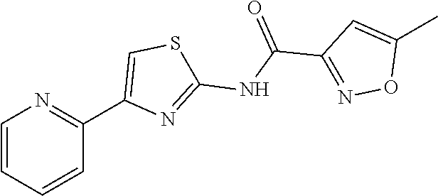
C1=CC=CC(C2=CSC(NC(C3=NOC(C)=C3)=O)=N2)=N1
